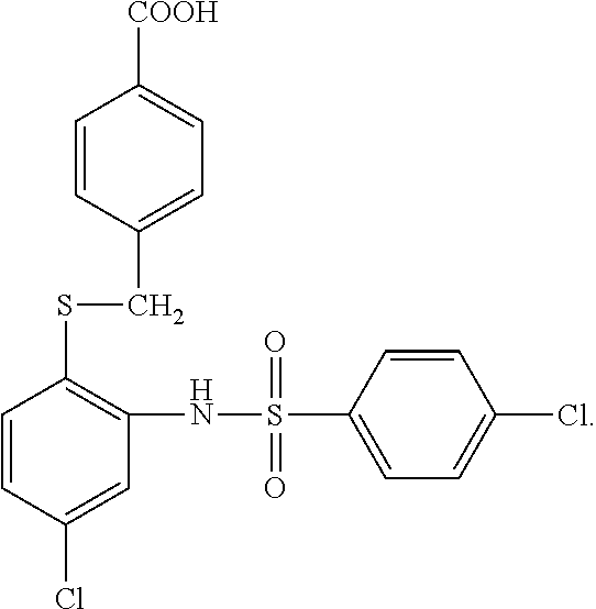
C1(S(=O)(NC2=C(SCC3=CC=C([COOH])C=C3)C=CC(Cl)=C2)=O)=CC=C(Cl)C=C1
